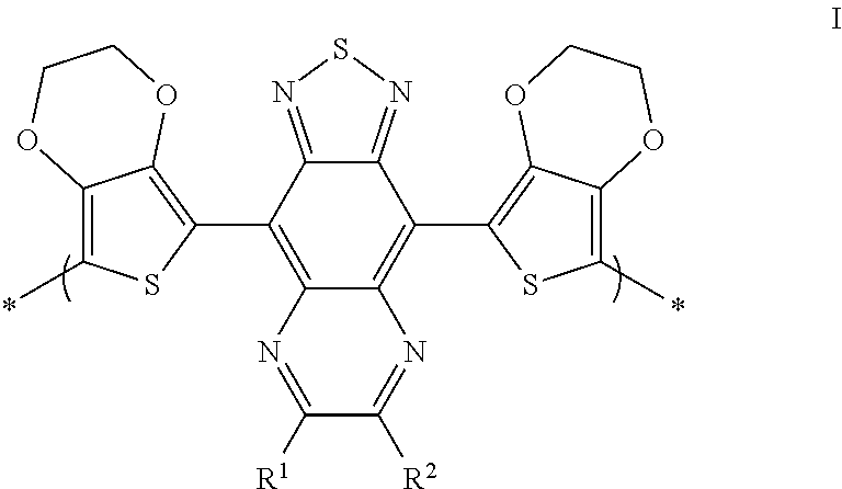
C12=NSN=C1C(C1=C3C(=C(C)S1)OCCO3)=C1C(=C2C2=C3C(=C(C)S2)OCCO3)N=C([R2])C([R1])=N1
